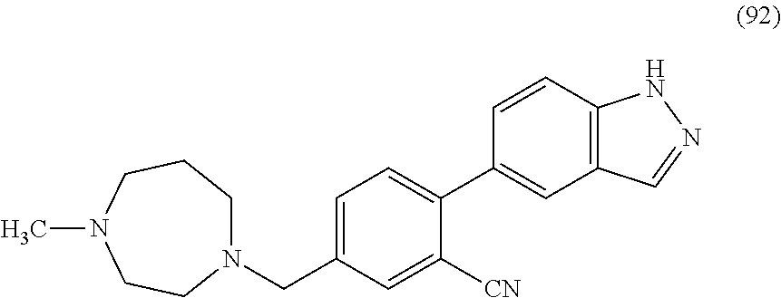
N1(CC2=CC=C(C3=CC4=C(C=C3)NN=C4)C([CN])=C2)CCCN(C)CC1
